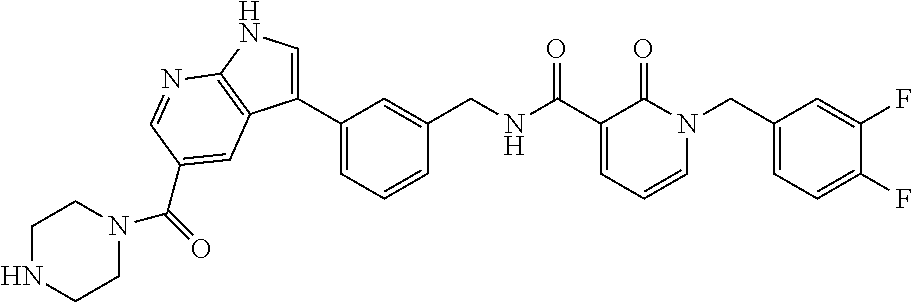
C1(C2=CNC3=C2C=C(C(=O)N2CCNCC2)C=N3)=CC=CC(CNC(C2=CC=CN(CC3=CC=C(F)C(F)=C3)C2=O)=O)=C1
